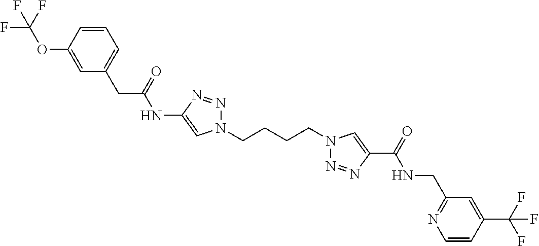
C1(NC(CC2=CC=CC(OC(F)(F)F)=C2)=O)=CN(CCCCN2N=NC(C(=O)NCC3=NC=CC(C(F)(F)F)=C3)=C2)N=N1
